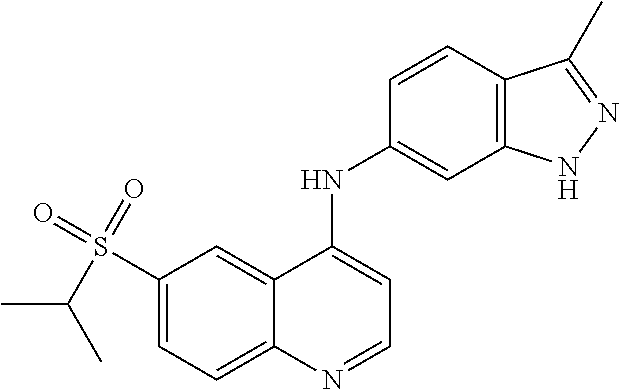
C1(S(=O)(=O)C(C)C)=CC=C2C(=C1)C(NC1=CC3=C(C=C1)C(C)=NN3)=CC=N2
